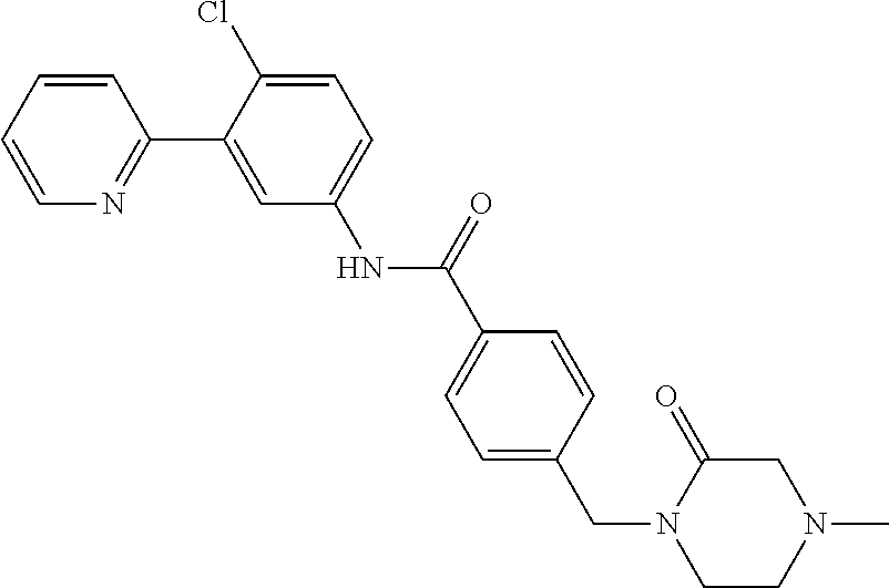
C1(C2=CC(NC(C3=CC=C(CN4CCN(C)CC4=O)C=C3)=O)=CC=C2Cl)=NC=CC=C1
